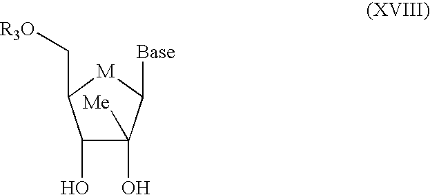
C1(O)C([Me])(O)C([Base])[M]C1C[R3O]
